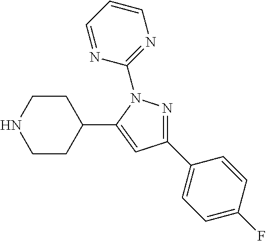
C1CNCCC1C1=CC(C2=CC=C(F)C=C2)=NN1C1=NC=CC=N1
